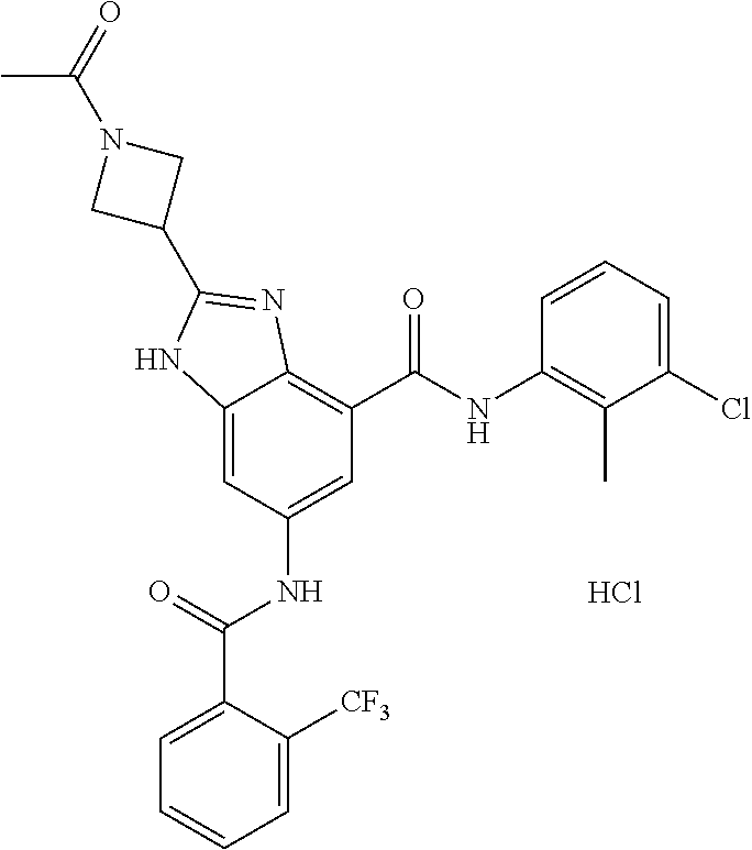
C12=CC(NC(C3=CC=CC=C3[CF3])=O)=CC(C(=O)NC3=C(C)C(Cl)=CC=C3)=C1N=C(C1CN(C(=O)C)C1)N2.Cl
